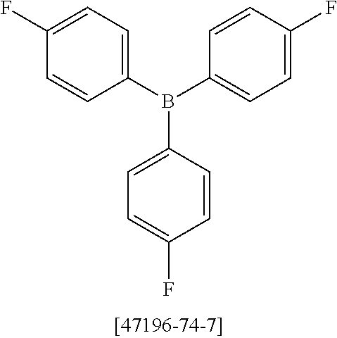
C1=CC(B(C2=CC=C(F)C=C2)C2=CC=C(F)C=C2)=CC=C1F
